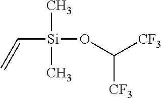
C([Si](C)(C)OC([CF3])[CF3])=C
